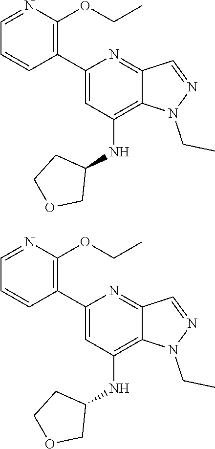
N1(CC)N=CC2=NC(C3=C(OCC)N=CC=C3)=CC(NC3COCC3)=C12.CCN1N=CC2=NC(C3=C(OCC)N=CC=C3)=CC(NC3COCC3)=C12
